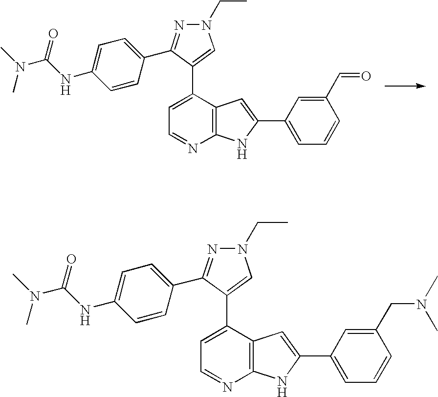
C1(C2=CN(CC)N=C2C2=CC=C(NC(N(C)C)=O)C=C2)=CC=NC2=C1C=C(C1=CC=CC(C=O)=C1)N2.C1(C2=CN(CC)N=C2C2=CC=C(NC(N(C)C)=O)C=C2)=CC=NC2=C1C=C(C1=CC=CC(CN(C)C)=C1)N2
